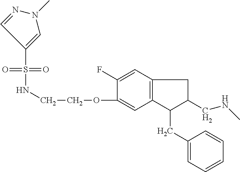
C12=C(C=C(F)C(OCCNS(=O)(=O)C3=CN(C)N=C3)=C1)CC(CNC)C2CC1=CC=CC=C1
